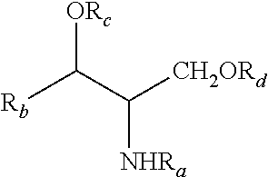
[Rb]C(C([CH2ORd])[NHRa])[ORc]
